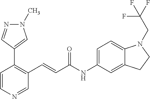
C1=CN=CC(C=CC(NC2=CC=C3C(=C2)CCN3CC(F)(F)F)=O)=C1C1=CN(C)N=C1
